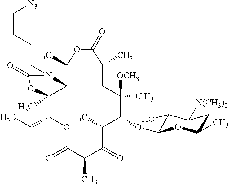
C12C(C)(C(CC)OC(=O)C(C)C(=O)C(C)C(OC3C(O)C([N(CH3)2])CC(C)O3)C([OCH3])(C)CC(C)C(=O)OC1C)OC(=O)N2CCCC[N3]
